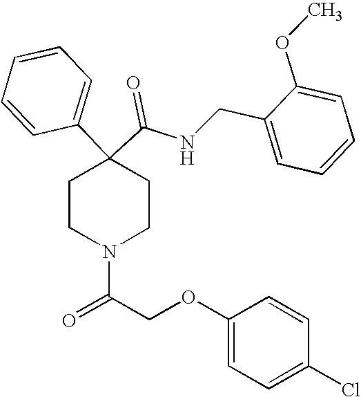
N(C(C1(C2=CC=CC=C2)CCN(C(COC2=CC=C(Cl)C=C2)=O)CC1)=O)CC1=CC=CC=C1OC
